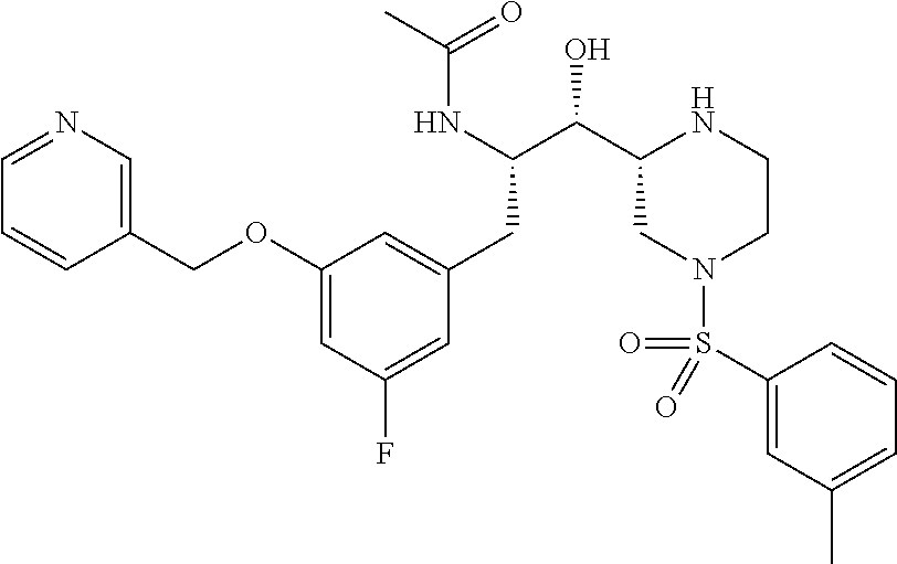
C1(OCC2=CN=CC=C2)=CC(F)=CC(CC(C(C2CN(S(C3=CC(C)=CC=C3)(=O)=O)CCN2)O)NC(C)=O)=C1
